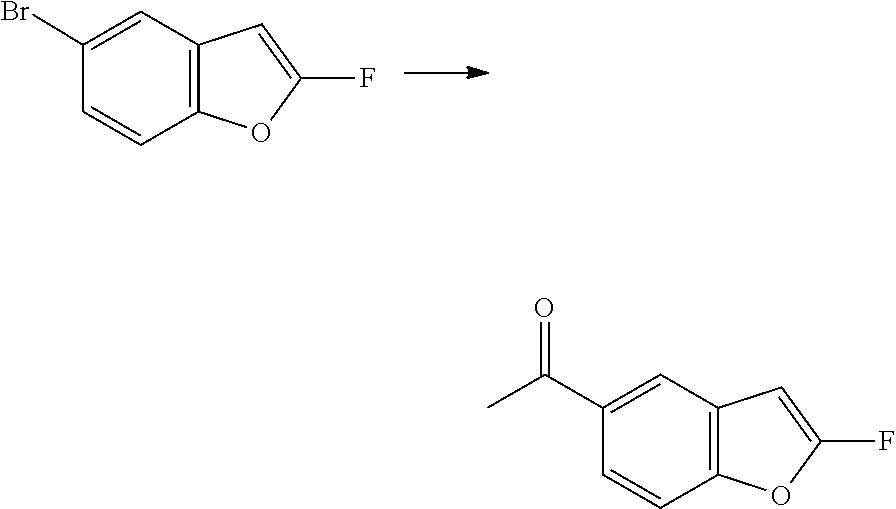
C12=C(C=CC(Br)=C1)OC(F)=C2.C12=C(C=CC(C(C)=O)=C1)OC(F)=C2
